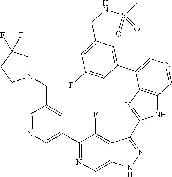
C1(C2=CN=CC(CN3CC(F)(F)CC3)=C2)=NC=C2C(=C1F)C(C1=NC3=C(N1)C=NC=C3C1=CC(CNS(C)(=O)=O)=CC(F)=C1)=NN2
